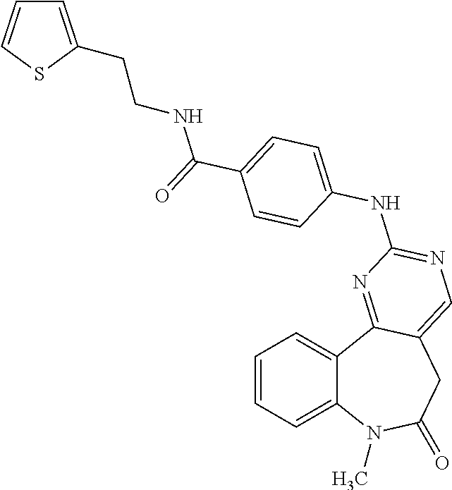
C1=CC=C2C(=C1)C1=NC(NC3=CC=C(C(=O)NCCC4=CC=CS4)C=C3)=NC=C1CC(=O)N2C
